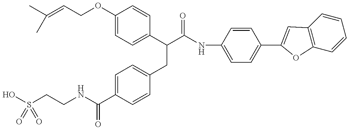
OS(CCNC(C1=CC=C(CC(C(=O)NC2=CC=C(C3=CC4=C(C=CC=C4)O3)C=C2)C2=CC=C(OCC=C(C)C)C=C2)C=C1)=O)(=O)=O
